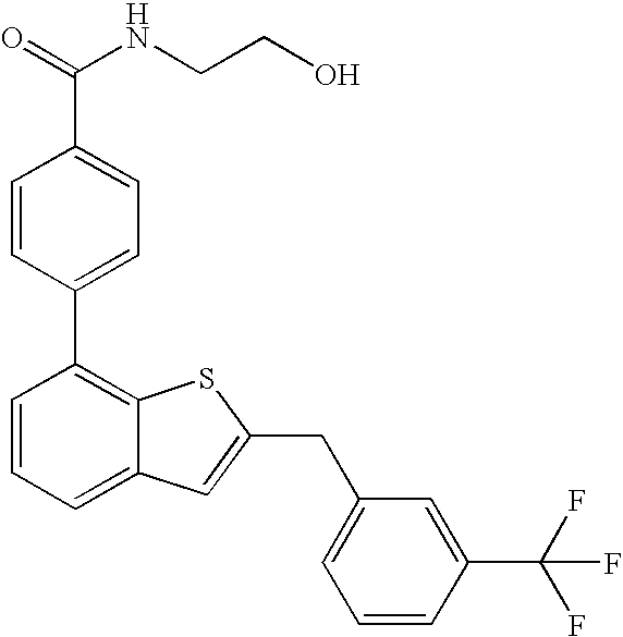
C1=CC(C2=C3C(=CC=C2)C=C(CC2=CC=CC(C(F)(F)F)=C2)S3)=CC=C1C(=O)NCCO
